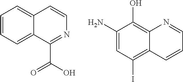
C1=CC=C2C(=C1)C=CN=C2C(O)=O.C1(N)=CC(I)=C2C(=C1O)N=CC=C2
